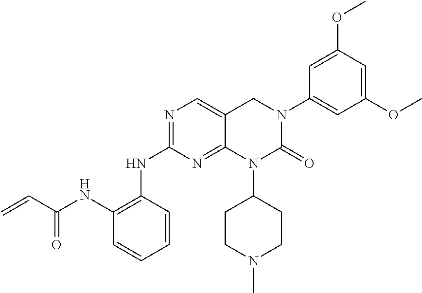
C12=NC(NC3=C(NC(C=C)=O)C=CC=C3)=NC=C1CN(C1=CC(OC)=CC(OC)=C1)C(=O)N2C1CCN(C)CC1
